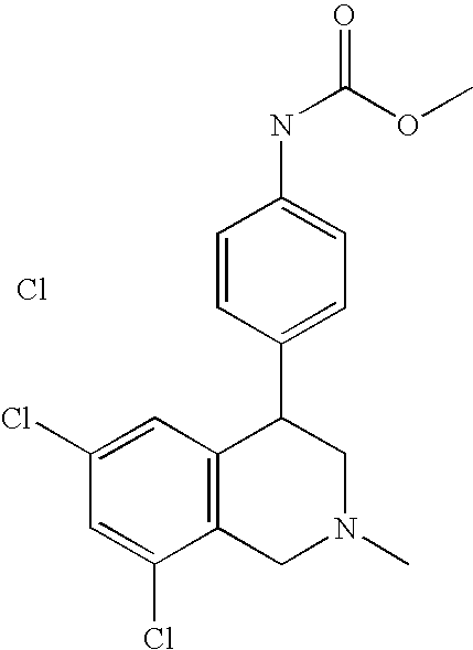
Cl.C1(Cl)=CC2=C(C(Cl)=C1)CN(C)CC2C1=CC=C(NC(=O)OC)C=C1
